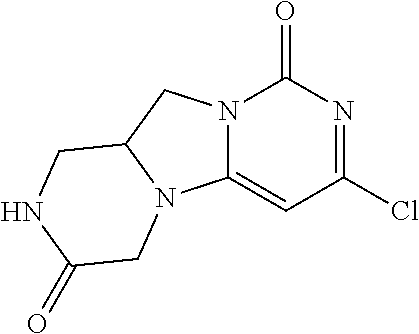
C1=C2N(C(=O)N=C1Cl)CC1N2CC(=O)NC1
